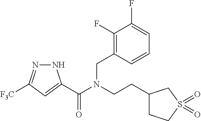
N1N=C([F3C])C=C1C(N(CCC1CCS(=O)(=O)C1)CC1=C(F)C(F)=CC=C1)=O
